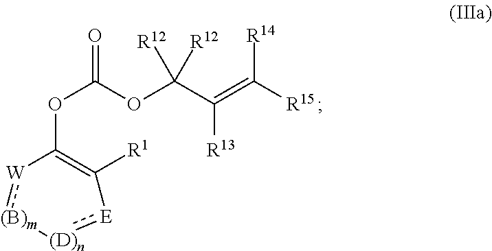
[W]1:[(B)m][(D)n]:[E]C([R1])=C1OC(=O)OC(C(=C([R14])[R15])[R13])([R12])[R12]
